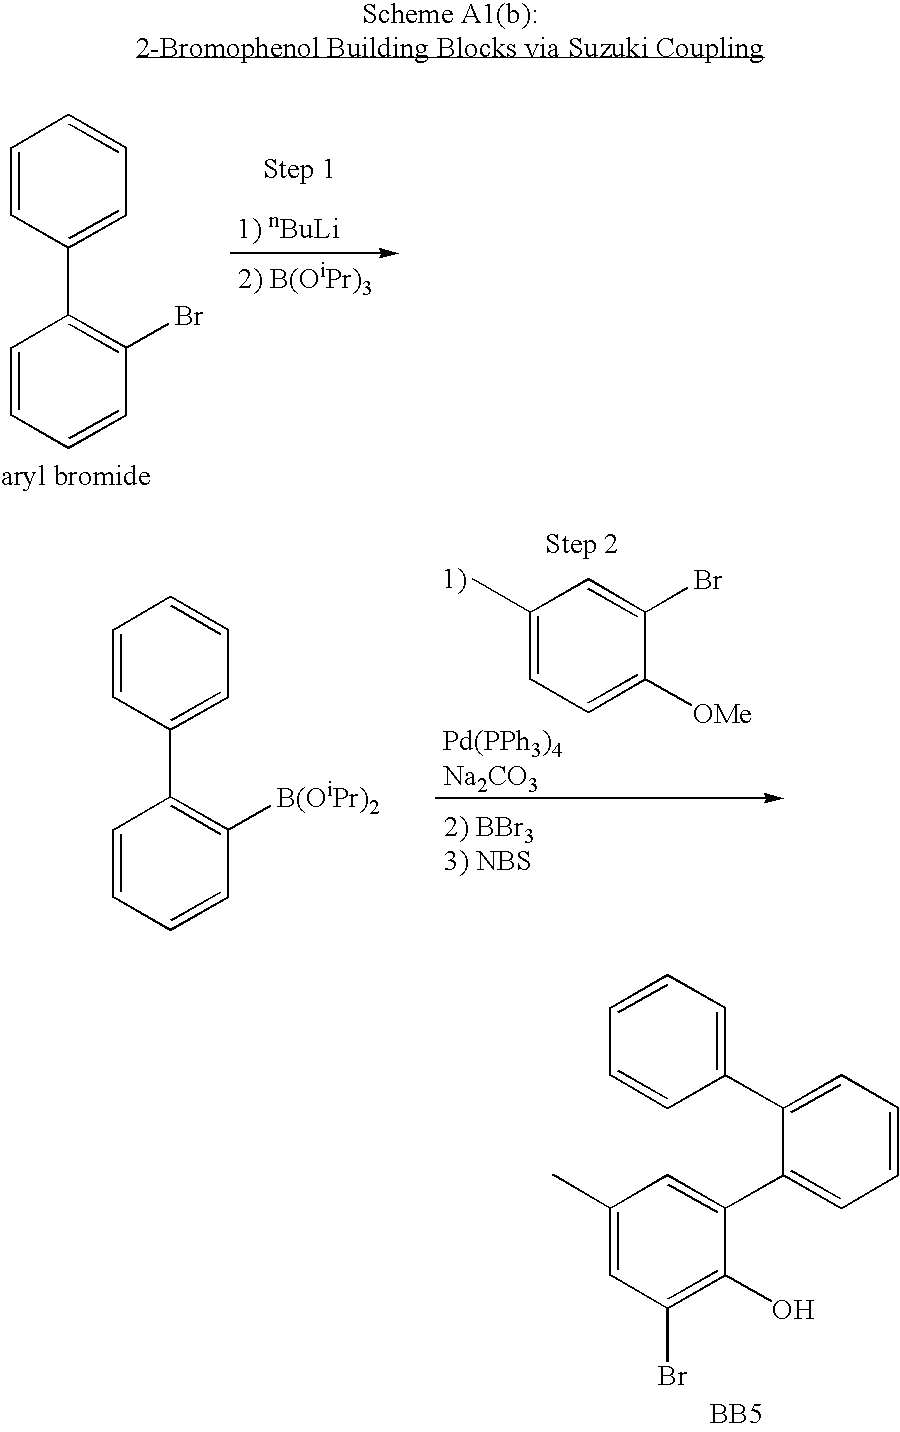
C1=CC(C2=C([B(OiPr)2])C=CC=C2)=CC=C1.C1(C)=CC=C([OMe])C(Br)=C1.C1(C)=CC(Br)=C(O)C(C2=CC=CC=C2C2=CC=CC=C2)=C1.[BB5].C1=CC(C2=C(Br)C=CC=C2)=CC=C1
